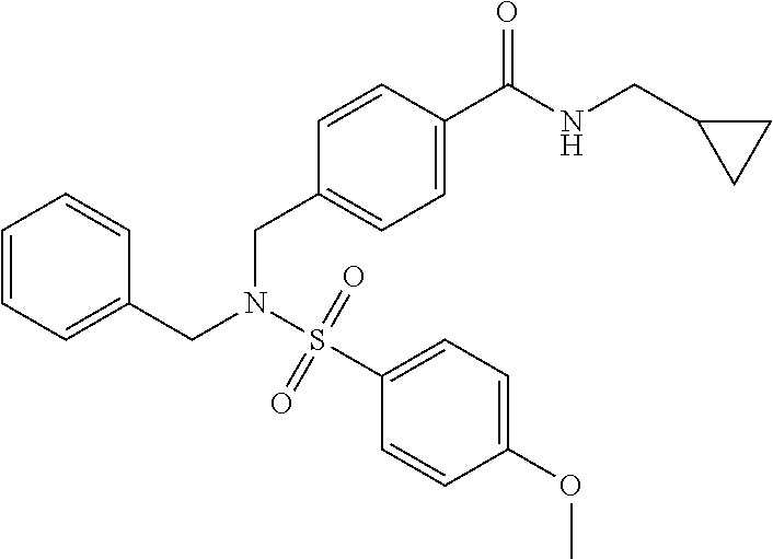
C1=CC=C(CN(S(=O)(=O)C2=CC=C(OC)C=C2)CC2=CC=C(C(NCC3CC3)=O)C=C2)C=C1
